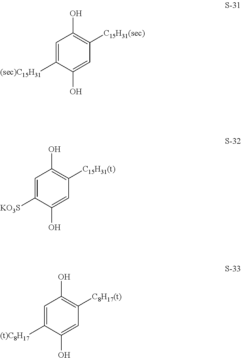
C1=C([(sec)C15H31])C(O)=CC([C15H31(sec)])=C1O.C1=C([KO3S])C(O)=CC([C15H31(t)])=C1O.C1=C([(t)C8H17])C(O)=CC([C8H17(t)])=C1O
